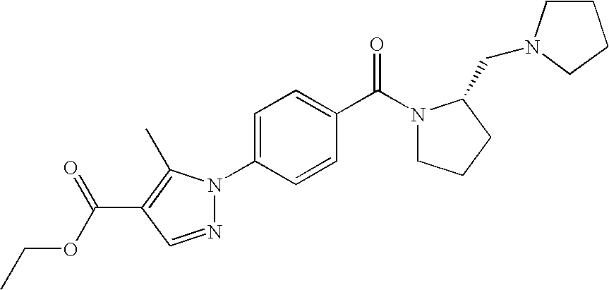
C1=C(N2N=CC(C(OCC)=O)=C2C)C=CC(C(=O)N2CCCC2CN2CCCC2)=C1
